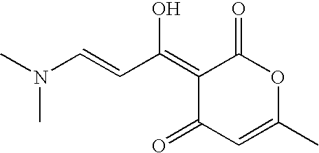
CN(C=CC(=C1C(=O)C=C(C)OC1=O)O)C
